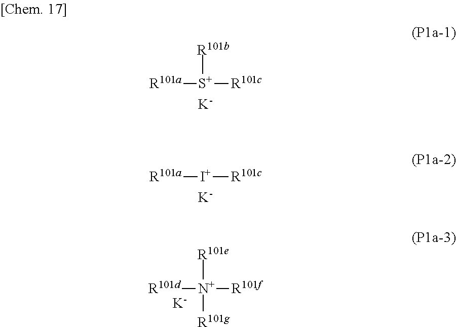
[R101b][S+]([R101c])[R101a].[K].[I+]([R101c])[R101a].[K].[R101e][N+]([R101f])([R101d])[R101g].[K]
